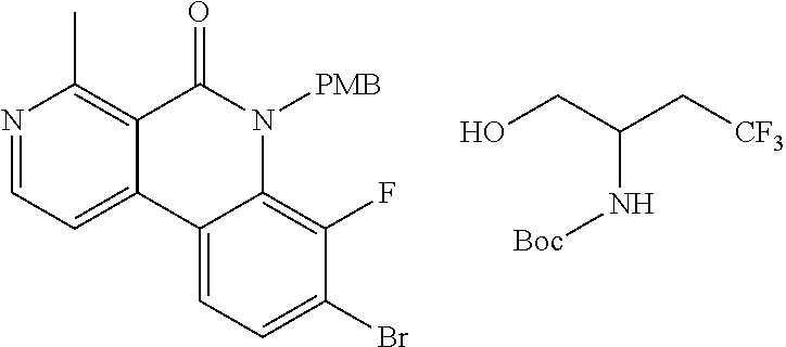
N1=CC=C2C(=C1C)C(=O)N([PMB])C1=C(F)C(Br)=CC=C21.OCC(C[CF3])N[Boc]
